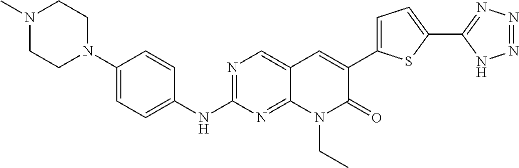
N1(C)CCN(C2=CC=C(NC3=NC=C4C(=N3)N(CC)C(=O)C(C3=CC=C(C5=NN=NN5)S3)=C4)C=C2)CC1
